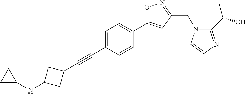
C1=C(C#CC2CC(NC3CC3)C2)C=CC(C2=CC(CN3C(C(O)C)=NC=C3)=NO2)=C1
